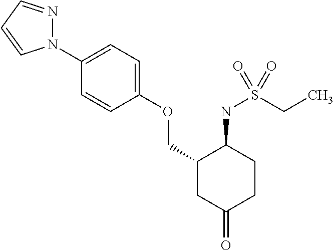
N1(C2=CC=C(OCC3CC(=O)CCC3NS(CC)(=O)=O)C=C2)N=CC=C1
